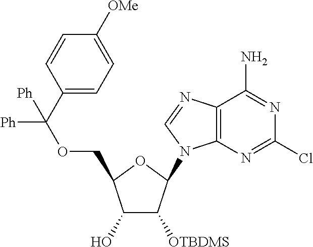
C1(O)C([OTBDMS])C(N2C3=C(C(N)=NC(Cl)=N3)N=C2)OC1COC([Ph])(C1=CC=C([OMe])C=C1)[Ph]
